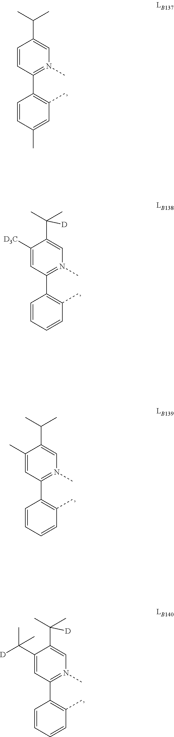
C1=CC(C2=C(C)C=C(C)C=C2)=N(C)C=C1C(C)C.C1([D3C])=CC(C2=C(C)C=CC=C2)=N(C)C=C1C([D])(C)C.C1(C)=CC(C2=C(C)C=CC=C2)=N(C)C=C1C(C)C.C1(C([D])(C)C)=CC(C2=C(C)C=CC=C2)=N(C)C=C1C([D])(C)C
